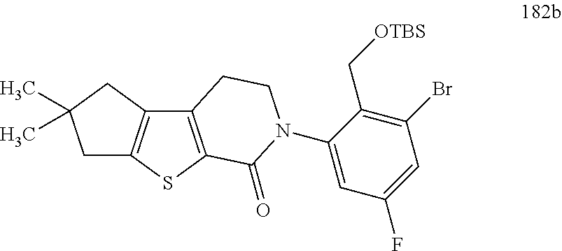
C1C2=C(CC1(C)C)C1=C(S2)C(=O)N(C2=CC(F)=CC(Br)=C2C[OTBS])CC1
